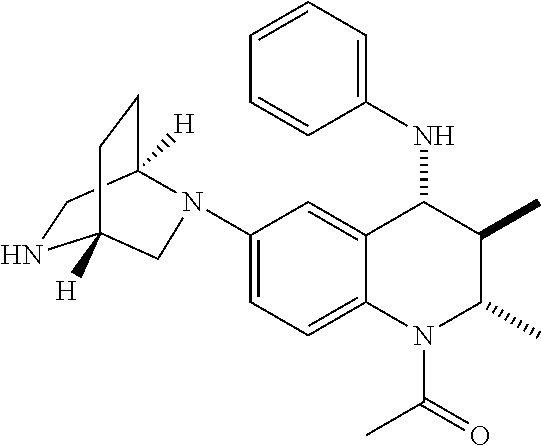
C1(N2C3([H])CCC([H])(NC3)C2)=CC=C2C(=C1)C(NC1=CC=CC=C1)C(C)C(C)N2C(C)=O
